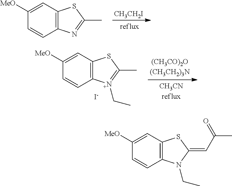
C12=C(C=C([MeO])C=C1)SC(C)=N2.[CH3CH2I].C12=C(C=C([MeO])C=C1)SC(C)=[N+]2CC.[I-].C12=C(C=C([MeO])C=C1)SC(=CC(C)=O)N2CC
